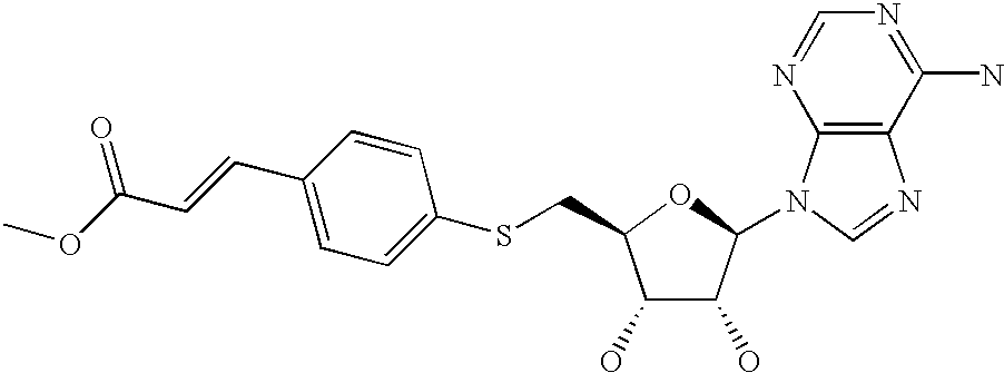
C1(O)C(O)C(N2C3=C(N=C2)C(N)=NC=N3)OC1CSC1=CC=C(C=CC(OC)=O)C=C1
